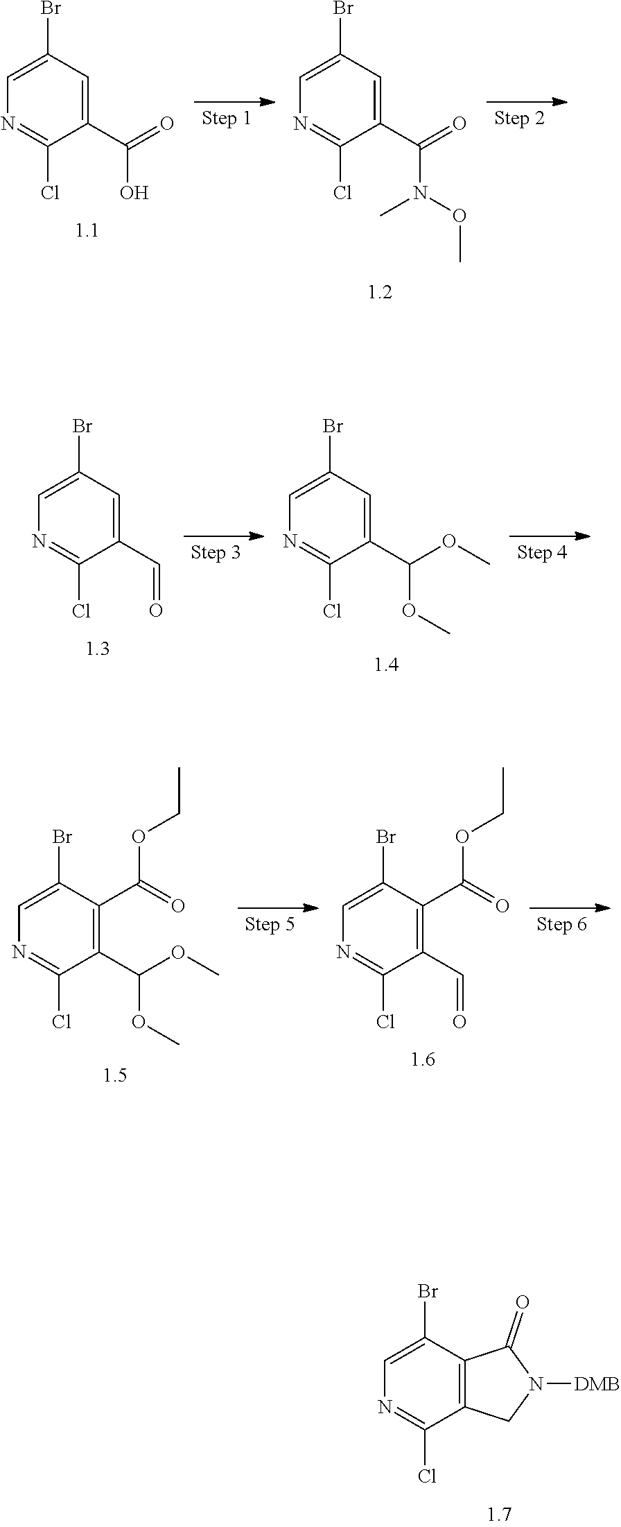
C12=C(C(Br)=CN=C1Cl)C(=O)N([DMB])C2.C1(C(O)=O)=CC(Br)=CN=C1Cl.C1(C(N(C)OC)=O)=CC(Br)=CN=C1Cl.C1(C=O)=CC(Br)=CN=C1Cl.C1(C(OC)OC)=CC(Br)=CN=C1Cl.C1(C(OC)OC)=C(C(OCC)=O)C(Br)=CN=C1Cl.C1(C=O)=C(C(OCC)=O)C(Br)=CN=C1Cl
